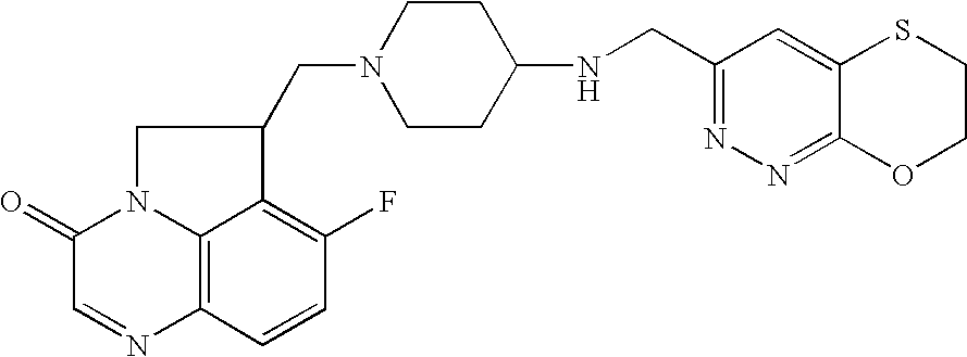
C1(=O)C=NC2=C3N1CC(CN1CCC(NCC4=NN=C5C(=C4)SCCO5)CC1)C3=C(F)C=C2
